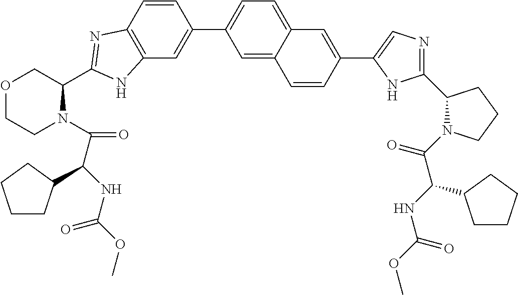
C12=C(C=CC(C3=CC=C4C(=C3)C=CC(C3=CN=C(C5N(C(C(NC(OC)=O)C6CCCC6)=O)CCC5)N3)=C4)=C1)N=C(C1COCCN1C(C(NC(OC)=O)C1CCCC1)=O)N2
